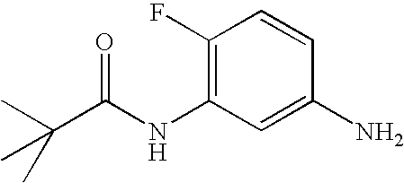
C1(F)=C(NC(C(C)(C)C)=O)C=C(N)C=C1
